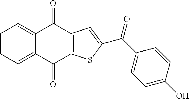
C1=CC=C2C(=C1)C(=O)C1=C(C2=O)SC(C(C2=CC=C(O)C=C2)=O)=C1
